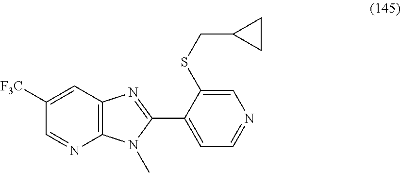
C1([F3C])=CC2=C(N=C1)N(C)C(C1=CC=NC=C1SCC1CC1)=N2
